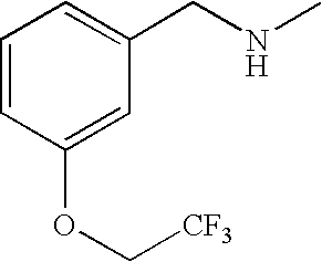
C1=CC(OC[CF3])=CC(CNC)=C1
